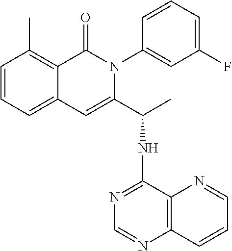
C1=CC=C2C(=C1C)C(=O)N(C1=CC(F)=CC=C1)C(C(NC1=NC=NC3=C1N=CC=C3)C)=C2
